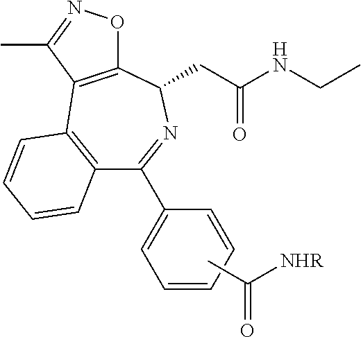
C12=C(C=CC=C1)C1=C(C(CC(NCC)=O)N=C2C2=CC=CC=C2)ON=C1C.CC([NHR])=O
